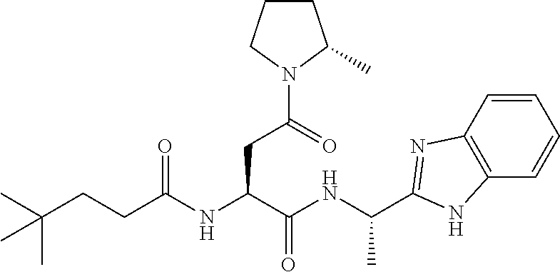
C1=CC2=C(C=C1)NC(C(NC(C(NC(CCC(C)(C)C)=O)CC(N1C(C)CCC1)=O)=O)C)=N2
